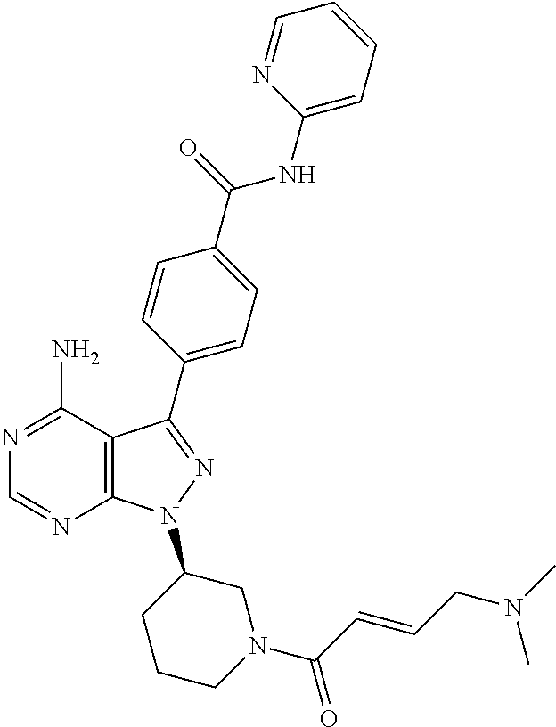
N1=C(N)C2=C(N=C1)N(C1CCCN(C(C=CCN(C)C)=O)C1)N=C2C1=CC=C(C(NC2=CC=CC=N2)=O)C=C1
